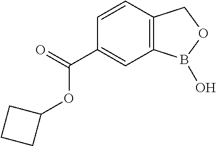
C1=CC2=C(C=C1C(=O)OC1CCC1)B(O)OC2
